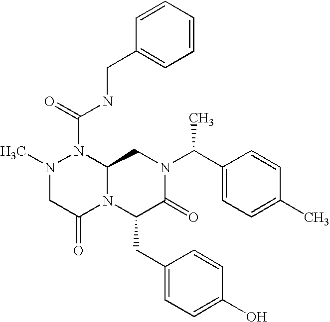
N1(C(=O)NCC2=CC=CC=C2)N(C)CC(=O)N2C1CN(C(C1=CC=C(C)C=C1)C)C(=O)C2CC1=CC=C(O)C=C1
